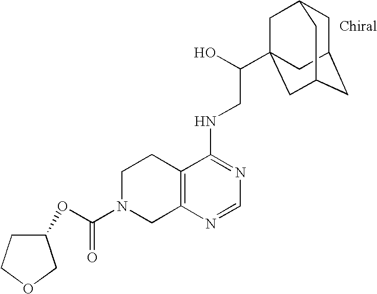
C(=O)(N1CC2=C(CC1)C(NCC(O)C13CC4CC(CC(C1)C4)C3)=NC=N2)OC1CCOC1
